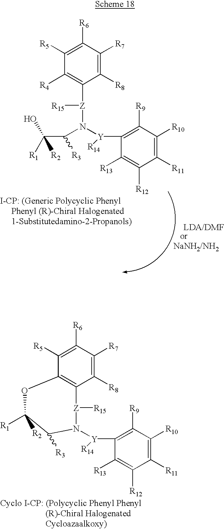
C1([R5])=C([R6])C([R7])=C([R8])C([Z](N([Y](C2=C([R9])C([R10])=C([R11])C([R12])=C2[R13])[R14])C(C([R1])(O)[R2])[R3])[R15])=C1[R4].C1([R5])=C([R6])C([R7])=C([R8])C2=C1OC([R1])([R2])C([R3])N([Y](C1=C([R9])C([R10])=C([R11])C([R12])=C1[R13])[R14])[Z]2[R15]
